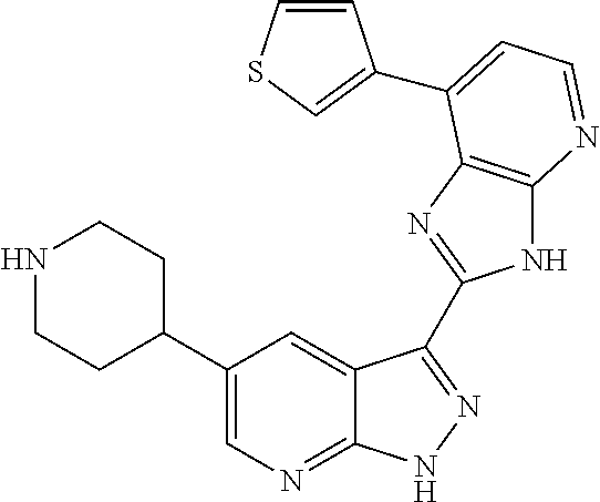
C1(C2CCNCC2)=CN=C2C(=C1)C(C1=NC3=C(N1)N=CC=C3C1=CSC=C1)=NN2
